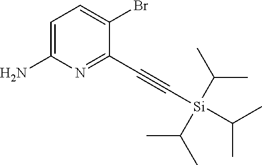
C1=C(N)N=C(C#C[Si](C(C)C)(C(C)C)C(C)C)C(Br)=C1
